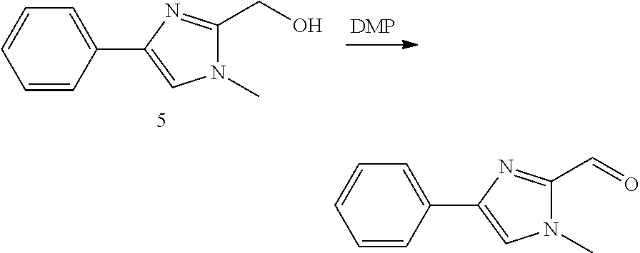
C1(C2=CN(C)C(C=O)=N2)=CC=CC=C1.C1(C2=CN(C)C(CO)=N2)=CC=CC=C1
